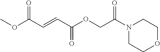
C(OC(C=CC(OC)=O)=O)C(N1CCOCC1)=O
